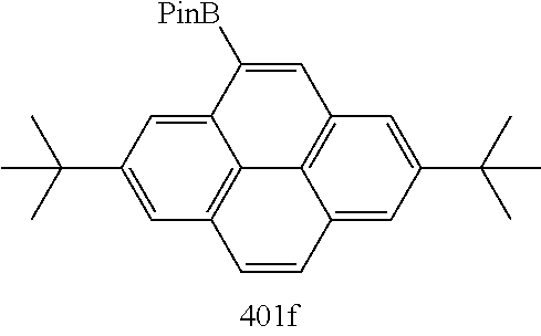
C1=C(C(C)(C)C)C=C2C3=C1C=CC1=CC(C(C)(C)C)=CC(=C31)C=C2[PinB]
